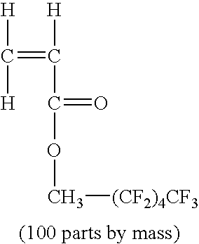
[H]C([H])=C([H])C(OC[(CF2)4CF3])=O
